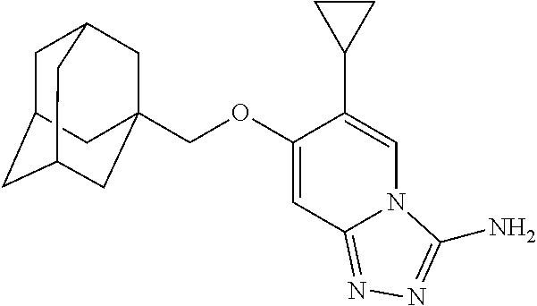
C1C2CC3CC(COC4=CC5=NN=C(N)N5C=C4C4CC4)(CC1C3)C2
